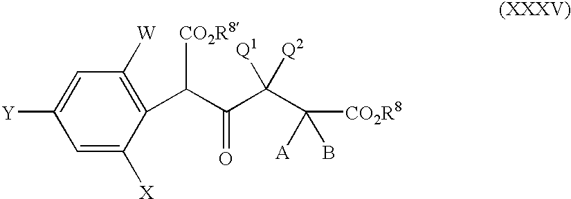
C1=C([X])C(C(C(C(C([A])(B)[CO2R8])([Q1])[Q2])=O)[CO2R8])=C([W])C=C1[Y]
